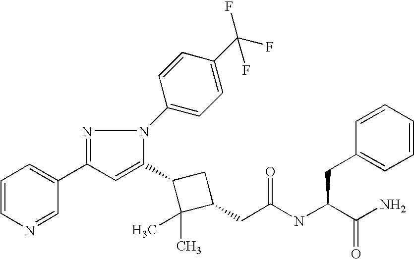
C1(C2=CC(C3=CC=CN=C3)=NN2C2=CC=C(C(F)(F)F)C=C2)C(C)(C)C(CC(=O)NC(CC2=CC=CC=C2)C(N)=O)C1
